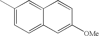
C1(C)=CC=C2C(=C1)C=CC([OMe])=C2
